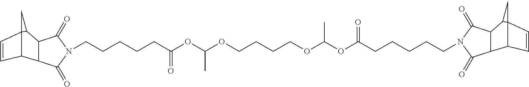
C12C(=O)N(CCCCCC(OC(OCCCCOC(OC(CCCCCN3C(=O)C4C(C3=O)C3C5(C4C=C5)C3)=O)C)C)=O)C(=O)C1C1C3(C=C1)CC23
